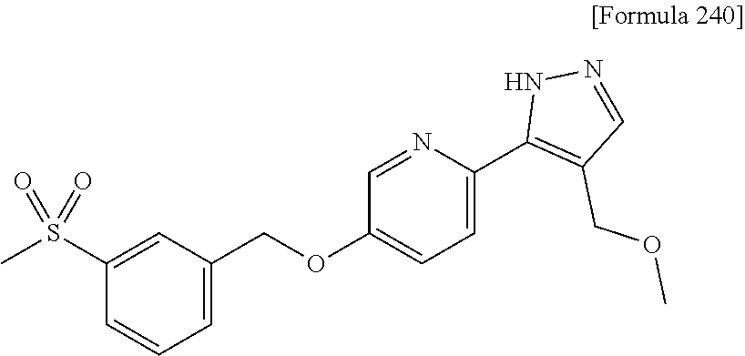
C1=C(COC2=CC=C(C3=C(COC)C=NN3)N=C2)C=C(S(C)(=O)=O)C=C1
